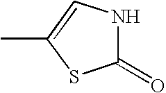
N1C(=O)SC(C)=C1
